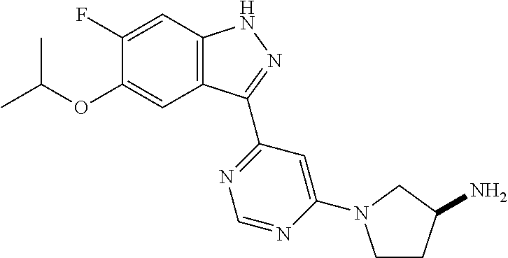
O(C1=CC2=C(C=C1F)NN=C2C1=NC=NC(N2CCC(N)C2)=C1)C(C)C
